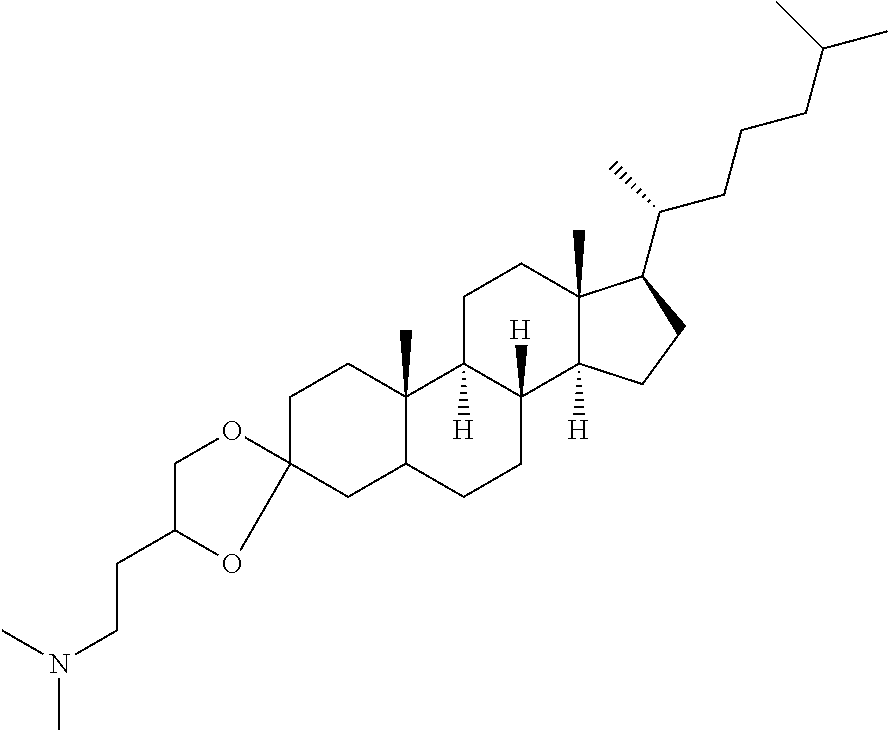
C1CC2(C)C(CC13OC(CCN(C)C)CO3)CCC1([H])C2([H])CCC2(C)C1([H])CCC2C(C)CCCC(C)C
